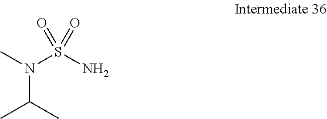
CN(S(N)(=O)=O)C(C)C
